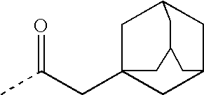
CC(CC12CC3CC(C1)CC(C2)C3)=O
